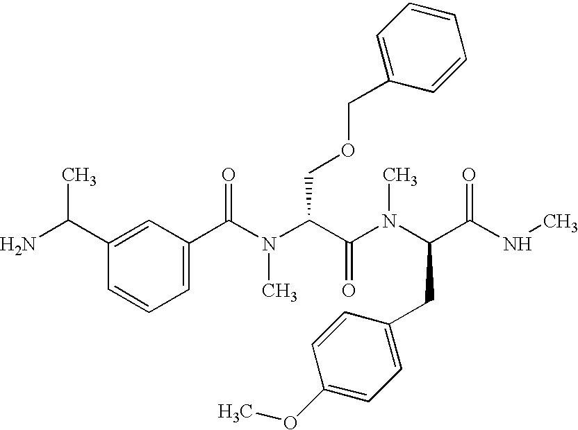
NC(C1=CC(C(N(C(C(N(C(C(NC)=O)CC2=CC=C(OC)C=C2)C)=O)COCC2=CC=CC=C2)C)=O)=CC=C1)C
